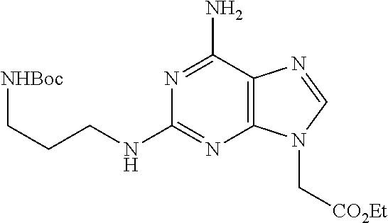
C(CNC1=NC2=C(C(N)=N1)N=CN2C[CO2Et])C[NHBoc]
